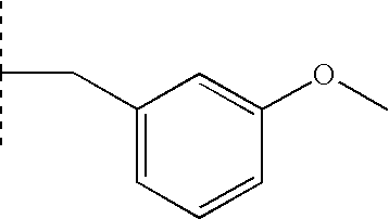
CC(C)CC1=CC=CC(OC)=C1
